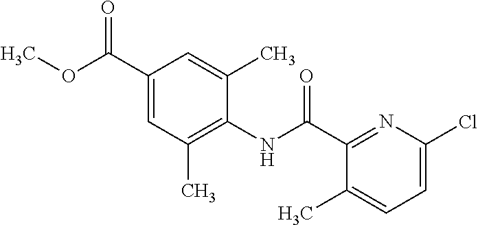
C1(C(OC)=O)=CC(C)=C(NC(C2=NC(Cl)=CC=C2C)=O)C(C)=C1
